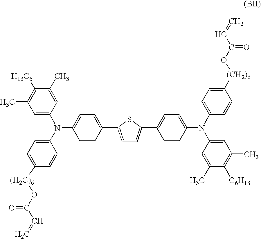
C1=C(N(C2=CC=C([(H2C)6]OC(C=C)=O)C=C2)C2=CC=C(C3=CC=C(C4=CC=C(N(C5=CC=C([(CH2)6]OC(C=C)=O)C=C5)C5=CC(C)=C([C6H13])C(C)=C5)C=C4)S3)C=C2)C=C(C)C([H13C6])=C1C
